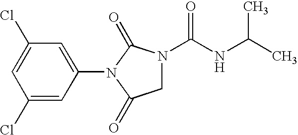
C1(Cl)=CC(N2C(=O)N(C(NC(C)C)=O)CC2=O)=CC(Cl)=C1
